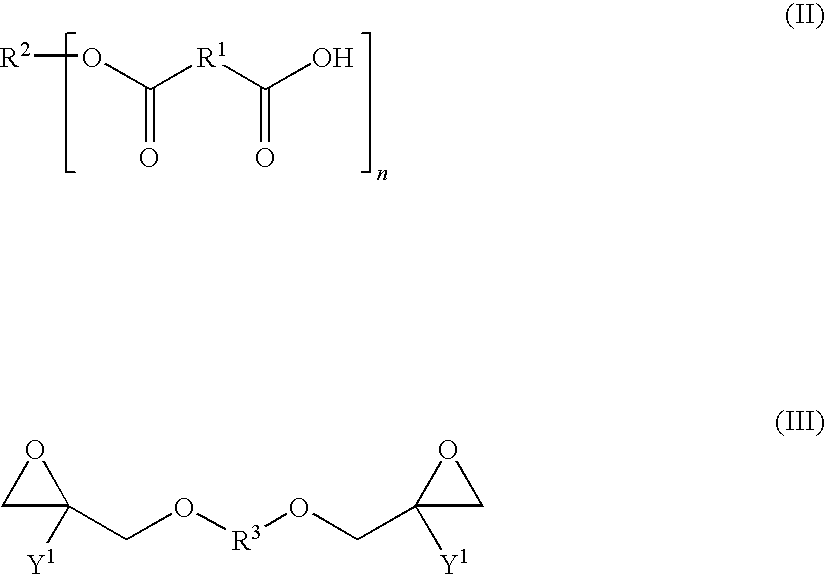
[R2]OC([R1]C(=O)O)=O.C1C(CO[R3]OCC2([Y1])CO2)([Y1])O1
